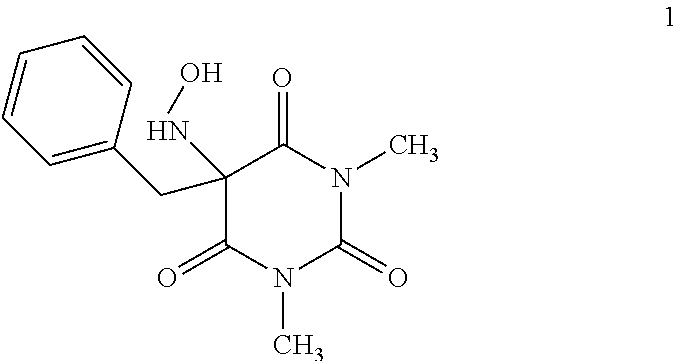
C1(NO)(CC2=CC=CC=C2)C(=O)N(C)C(=O)N(C)C1=O
